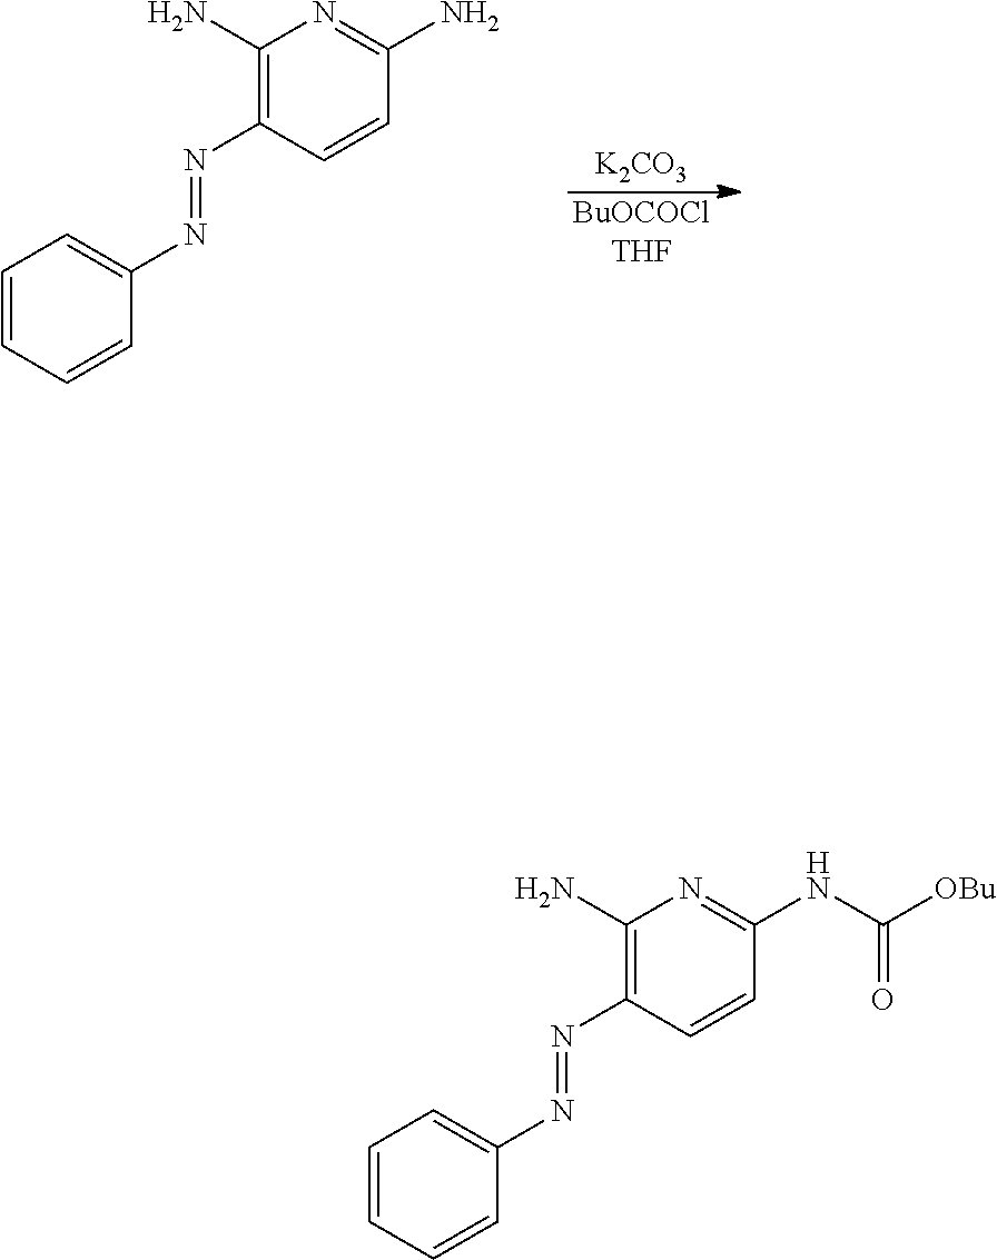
C1=CC=CC(N=NC2=C(N)N=C(NC([OBu])=O)C=C2)=C1.C1=CC=CC(N=NC2=C(N)N=C(N)C=C2)=C1.[BuOCOClTHF].[K2CO3]
